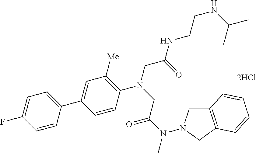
C1=C(C2=CC=C(F)C=C2)C=CC(N(CC(N(C)N2CC3=C(C2)C=CC=C3)=O)CC(NCCNC(C)C)=O)=C1[Me]
